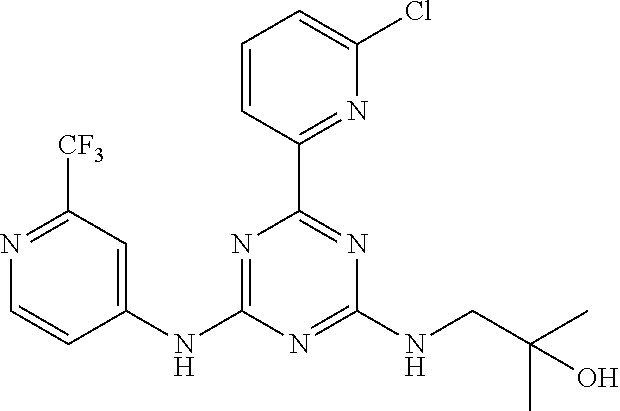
C1=CC(C2=NC(NCC(C)(C)O)=NC(NC3=CC([CF3])=NC=C3)=N2)=NC(Cl)=C1
